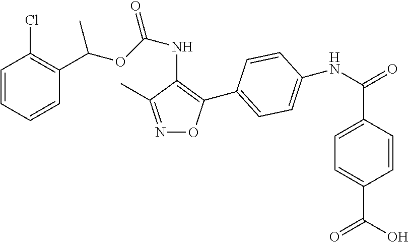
C1=CC=CC(C(OC(NC2=C(C3=CC=C(NC(=O)C4=CC=C(C(O)=O)C=C4)C=C3)ON=C2C)=O)C)=C1Cl
